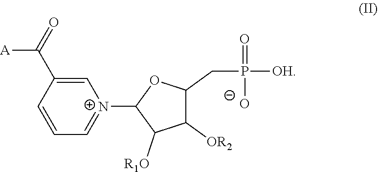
C1=CC(C([A])=O)=C[N+](C2C([R1O])C([OR2])C(CP(=O)([OH])[O-])O2)=C1
